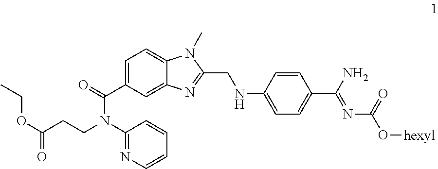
C1=C(C(N(C2=NC=CC=C2)CCC(OCC)=O)=O)C=C2C(=C1)N(C)C(CNC1=CC=C(C(=NC(O[hexyl])=O)N)C=C1)=N2
